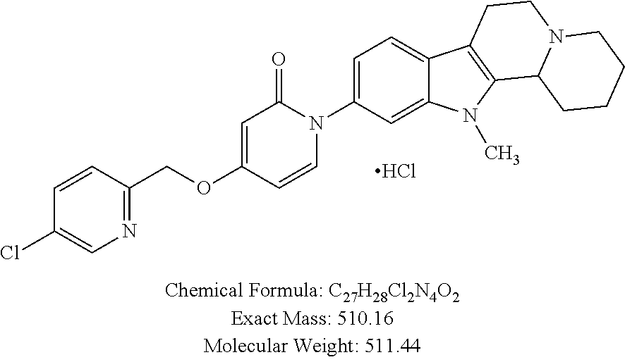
O(CC1=NC=C(Cl)C=C1)C1=CC(=O)N(C2=CC=C3C(=C2)N(C)C2=C3CCN3C2CCCC3)C=C1.Cl
